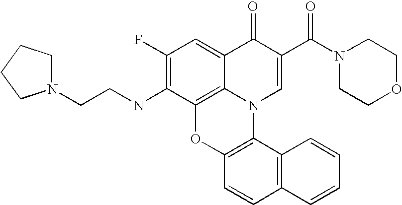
C1(F)=C(NCCN2CCCC2)C2=C3C(=C1)C(=O)C(C(N1CCOCC1)=O)=CN3C1=C(O2)C=CC2=C1C=CC=C2
